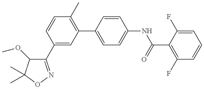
C1(C2=CC(C3=CC=C(NC(C4=C(F)C=CC=C4F)=O)C=C3)=C(C)C=C2)=NOC(C)(C)C1OC
